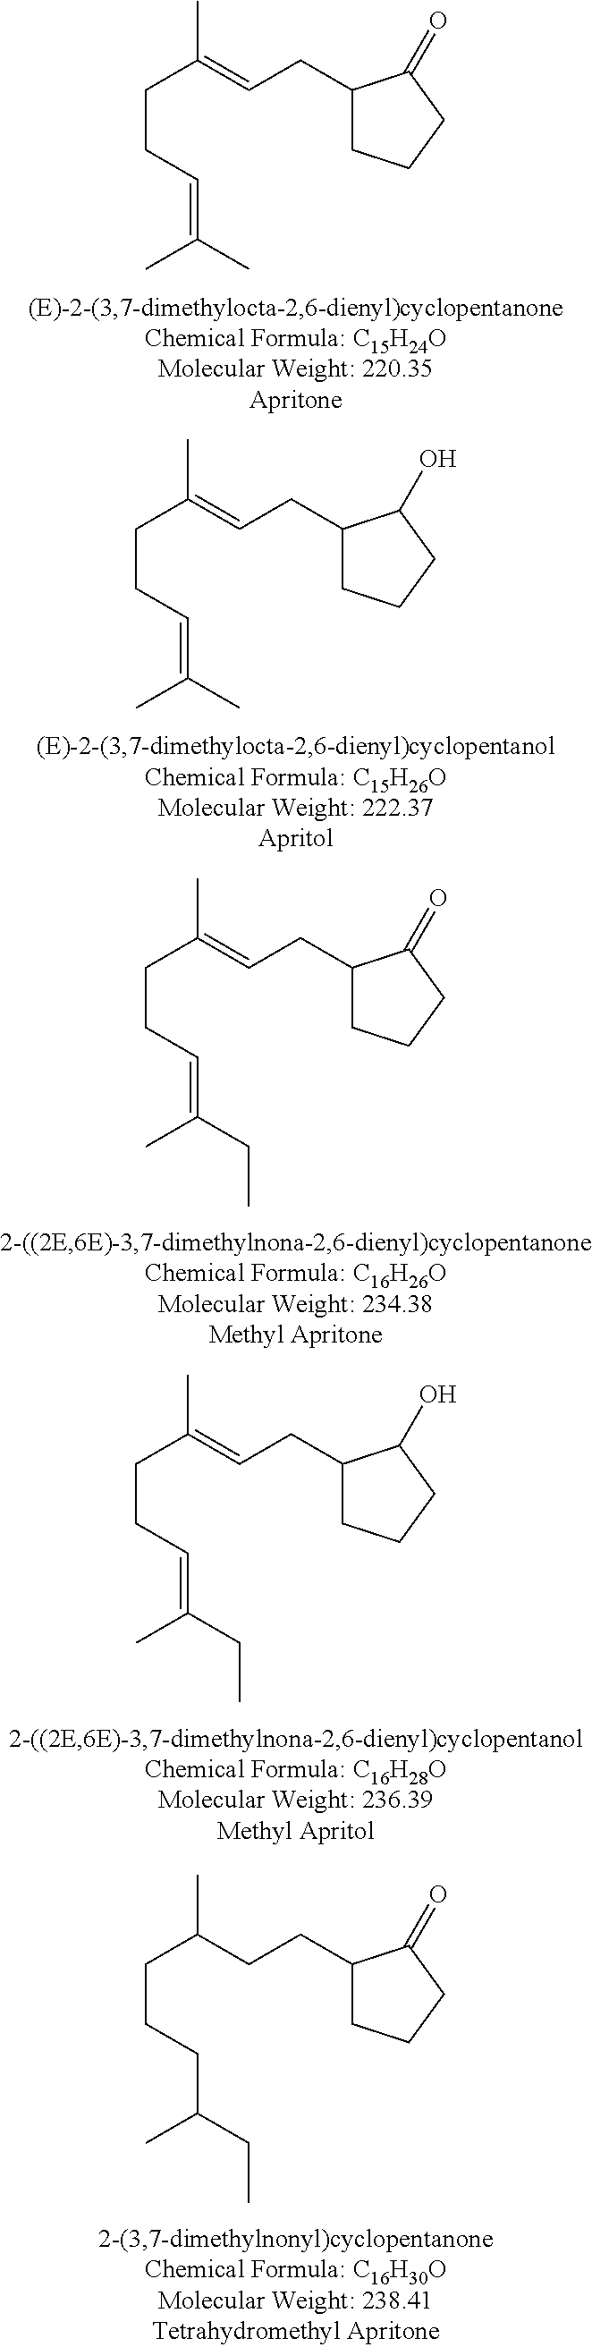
C(C(=CCC1CCCC1=O)C)CC=C(C)C.C(C(=CCC1CCCC1O)C)CC=C(C)C.C(C(=CCC1CCCC1=O)C)CC=C(CC)C.C(C(=CCC1CCCC1O)C)CC=C(CC)C.C(C(CCC1CCCC1=O)C)CCC(CC)C
